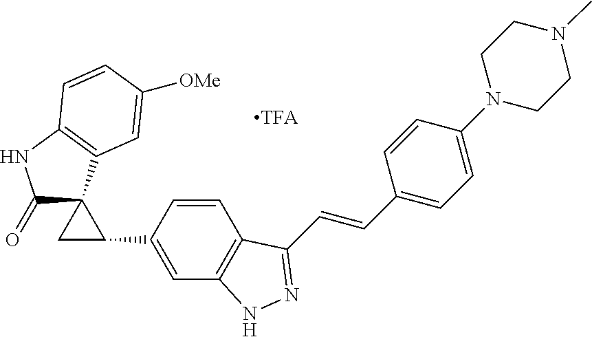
C1(C2C3(C(=O)NC4=C3C=C([OMe])C=C4)C2)=CC2=C(C=C1)C(C=CC1=CC=C(N3CCN(C)CC3)C=C1)=NN2
